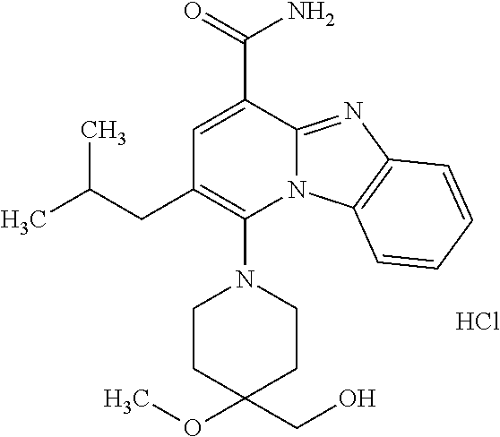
Cl.C1=C(C(=O)N)C2=NC3=C(N2C(N2CCC(OC)(CO)CC2)=C1CC(C)C)C=CC=C3
